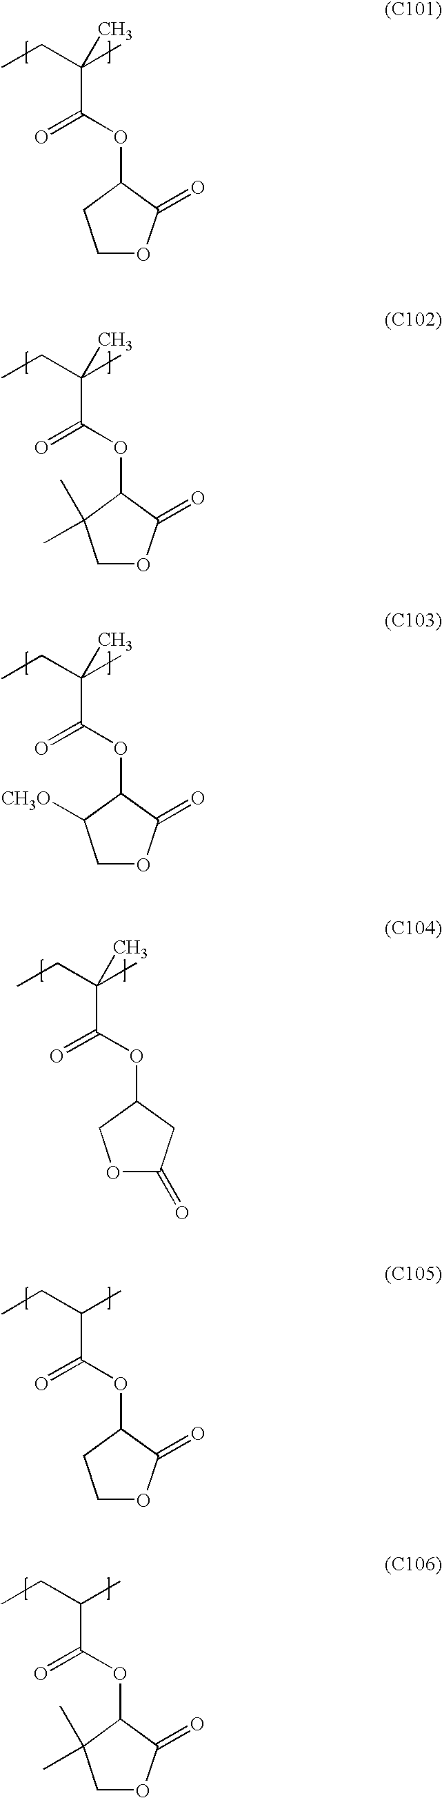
CCC(C)(C(=O)OC1CCOC1=O)C.CCC(C)(C(=O)OC1C(C)(C)COC1=O)C.CCC(C)(C(=O)OC1C([CH3O])COC1=O)C.CCC(C)(C(=O)OC1COC(=O)C1)C.CCC(C)C(=O)OC1CCOC1=O.CCC(C)C(=O)OC1C(C)(C)COC1=O
